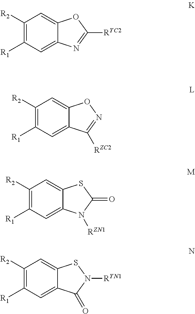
C1([R2])=C([R1])C=C2C(=C1)OC([RYC2])=N2.C1([R2])=C([R1])C=C2C(=C1)ON=C2[RZC2].C1([R2])=C([R1])C=C2C(=C1)SC(=O)N2[RZN1].C1([R2])=C([R1])C=C2C(=C1)SN([RYN1])C2=O
